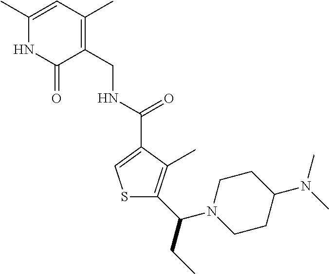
C1(C)=CC(C)=C(CNC(C2=CSC(C(CC)N3CCC(N(C)C)CC3)=C2C)=O)C(=O)N1
